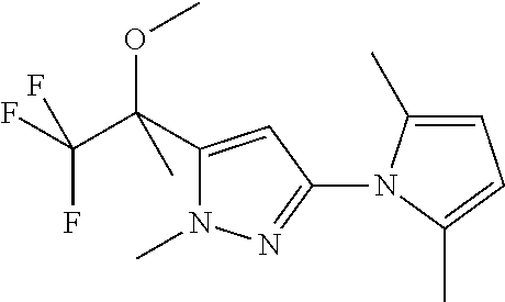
C1(C(C(F)(F)F)(C)OC)=CC(N2C(C)=CC=C2C)=NN1C
